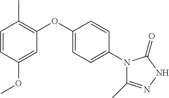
C1(OC)=CC(OC2=CC=C(N3C(C)=NNC3=O)C=C2)=C(C)C=C1
